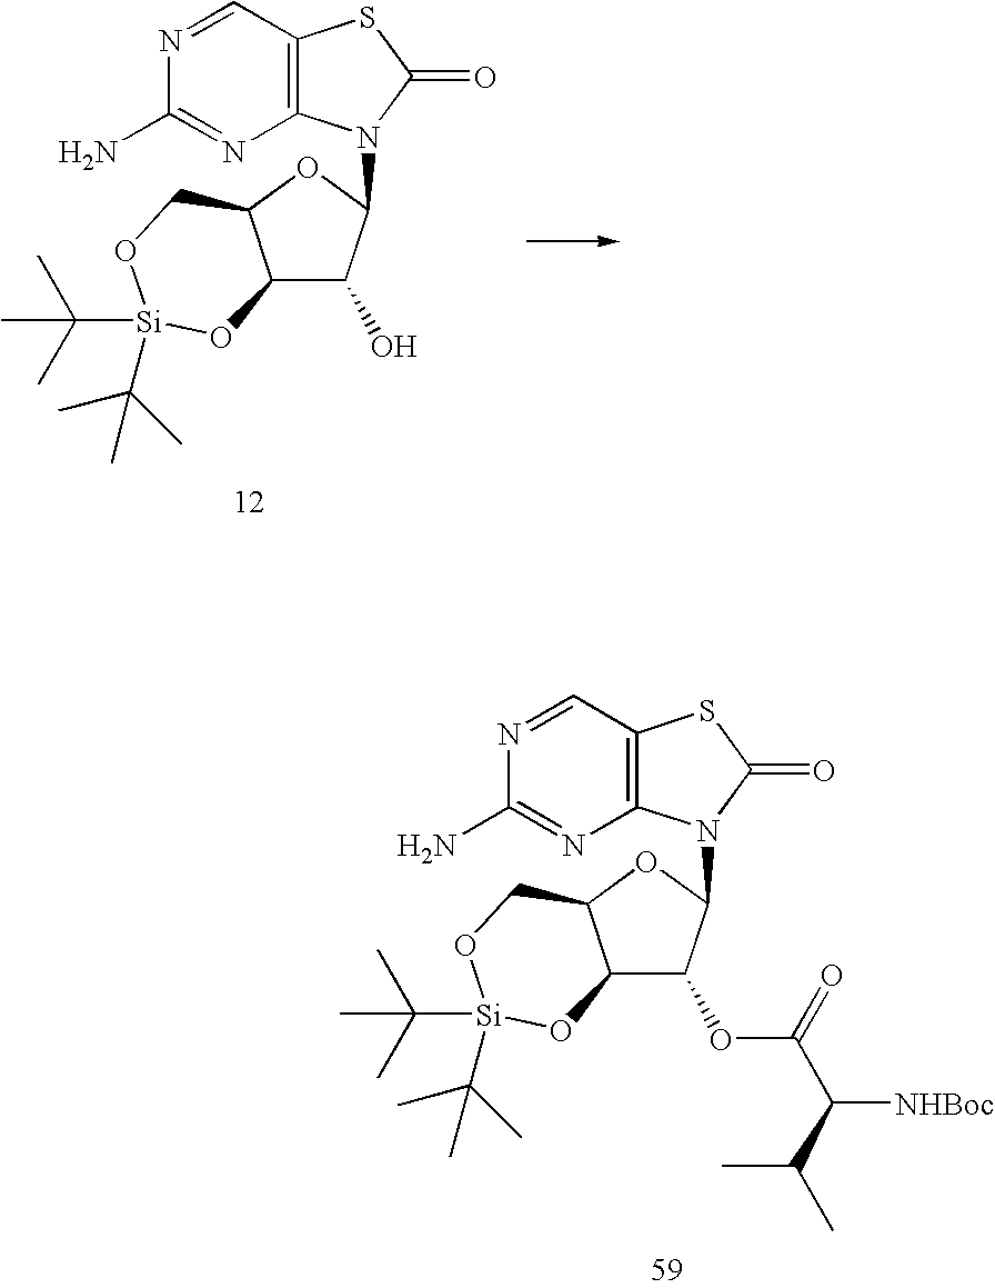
N1=CC2=C(N=C1N)N(C1C(O)C3C(O1)CO[Si](C(C)(C)C)(C(C)(C)C)O3)C(=O)S2.C(C([NHBoc])C(C)C)(=O)OC1C2C(OC1N1C3=C(C=NC(N)=N3)SC1=O)CO[Si](C(C)(C)C)(C(C)(C)C)O2
